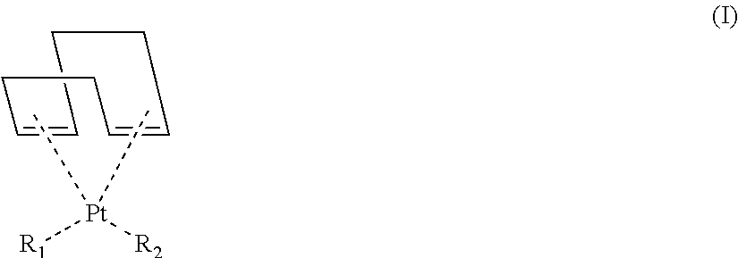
C1=CCCC=CCC1.[R1][Pt]([R2])(C)C
